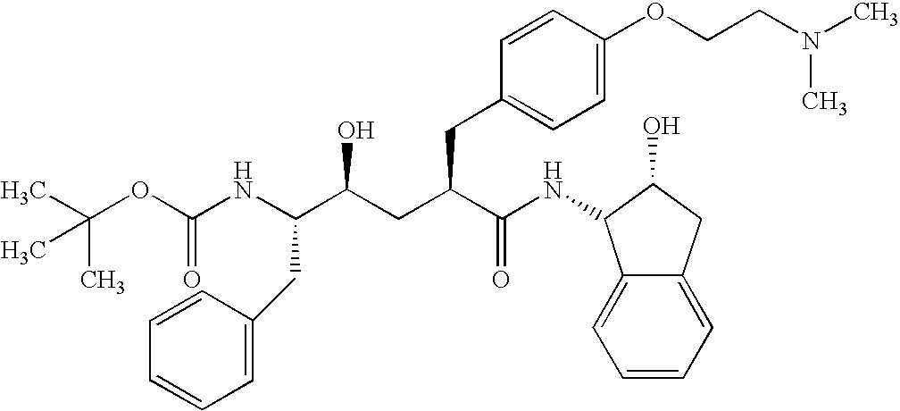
C(C)(OC(NC(C(CC(C(NC1C2=CC=CC=C2CC1O)=O)CC1=CC=C(OCCN(C)C)C=C1)O)CC1=CC=CC=C1)=O)(C)C
